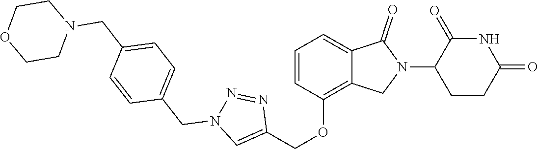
C1(OCC2=CN(CC3=CC=C(CN4CCOCC4)C=C3)N=N2)=C2C(=CC=C1)C(=O)N(C1CCC(=O)NC1=O)C2
